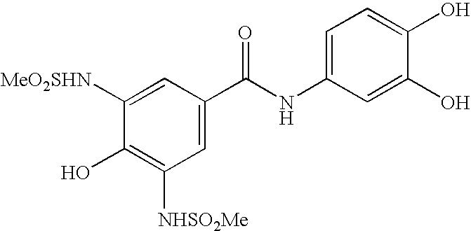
C1([NHSO2Me])=C(O)C([MeO2SHN])=CC(C(NC2=CC=C(O)C(O)=C2)=O)=C1
